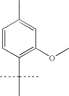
C1=CC(C(C)(C)C)=C(OC)C=C1C
